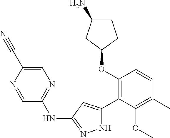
C1(OC2=C(C3=CC(NC4=NC=C(C#N)N=C4)=NN3)C(OC)=C(C)C=C2)CCC(N)C1
